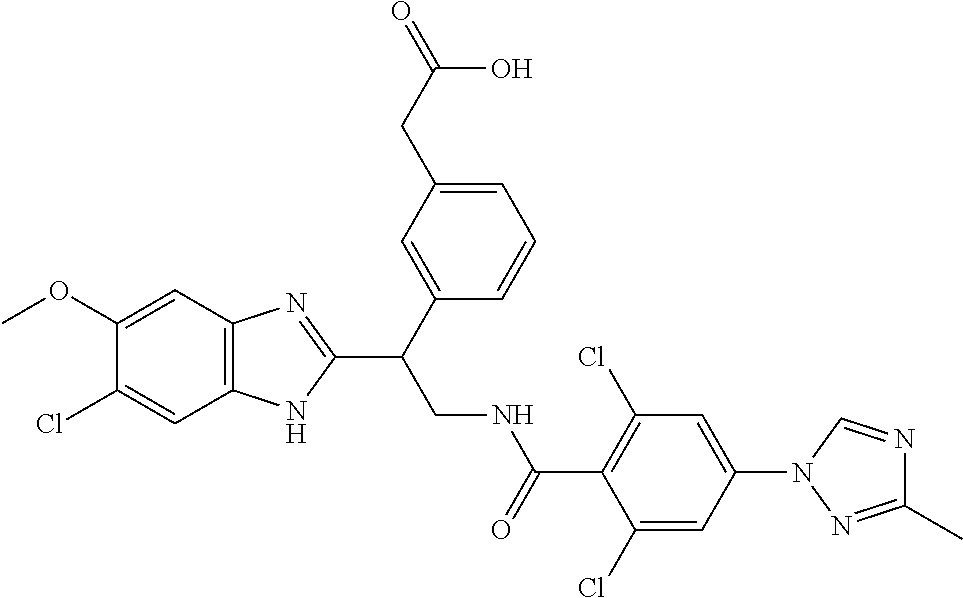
C1(OC)=CC2=C(C=C1Cl)NC(C(CNC(C1=C(Cl)C=C(N3C=NC(C)=N3)C=C1Cl)=O)C1=CC(CC(=O)O)=CC=C1)=N2
